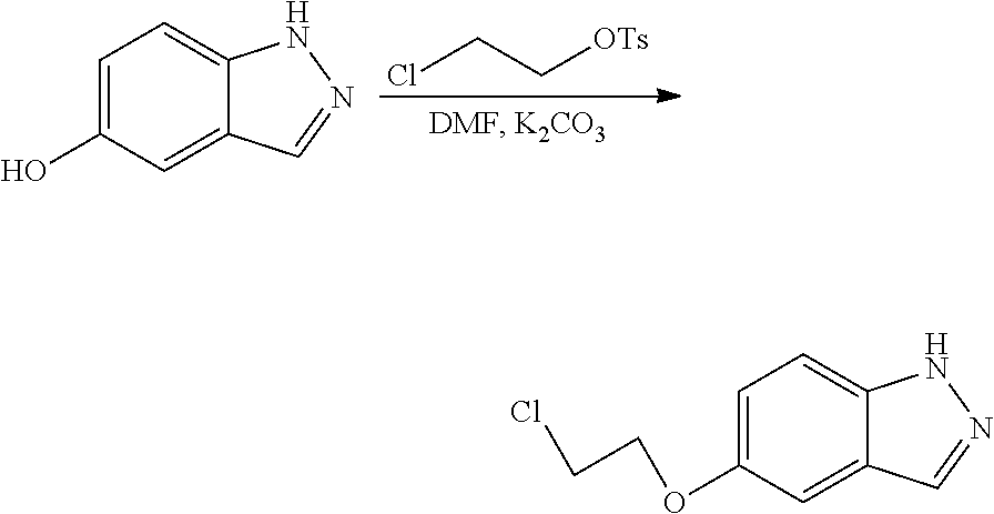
ClCC[OTs].C1=C(O)C=C2C(=C1)NN=C2.C1=C(OCCCl)C=C2C(=C1)NN=C2
